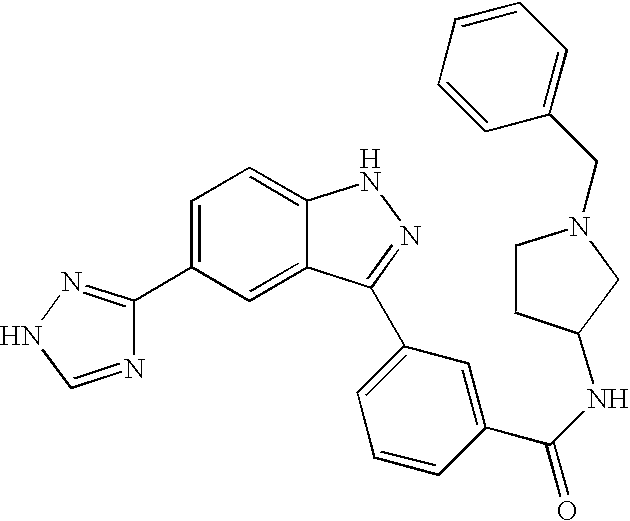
C1(C2=CC=C3C(=C2)C(C2=CC=CC(C(NC4CN(CC5=CC=CC=C5)CC4)=O)=C2)=NN3)=NNC=N1
